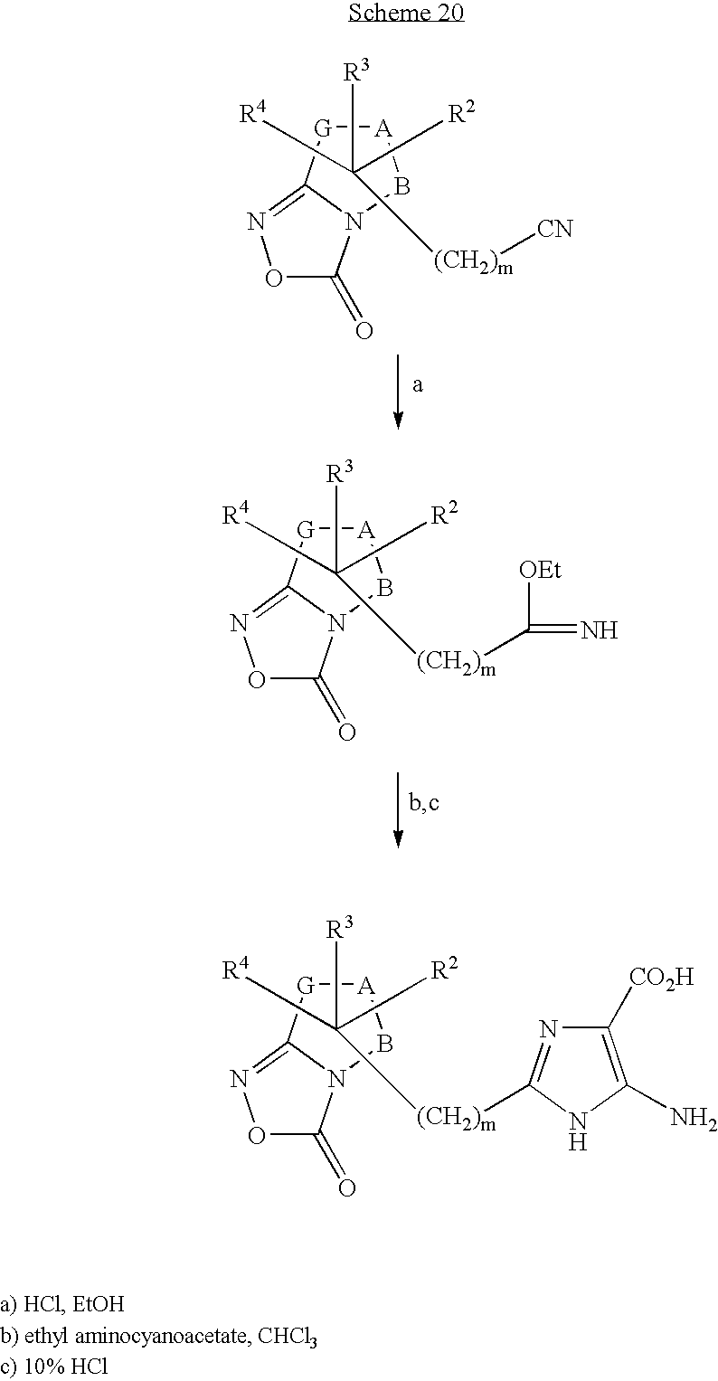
[A]1[G]C2=NOC(=O)N2B1.C([R3])([R4])(C[R2])[(CH2)m]C1=NC([CO2H])=C(N)N1.[A]1[G]C2=NOC(=O)N2B1.C([R3])([R4])(C[R2])[(CH2)m][CN].[A]1[G]C2=NOC(=O)N2B1.C([R3])([R4])(C[R2])[(CH2)m]C(=N)[OEt]
